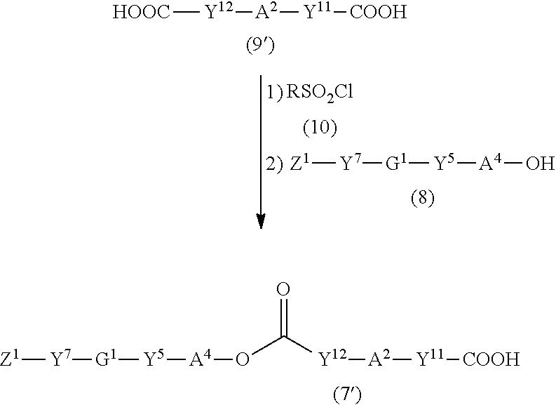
[HOOC][Y12][A2][Y11][COOH].[Z1][Y7][G1][Y5][A4]O.[RSO2Cl].[Z1][Y7][G1][Y5][A4]OC([Y12][A2][Y11][COOH])=O
